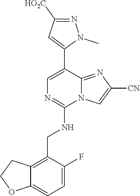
C12=CC=C(F)C(CNC3=NC=C(C4=CC([HO2C])=NN4C)C4=NC([CN])=CN34)=C1CCO2
